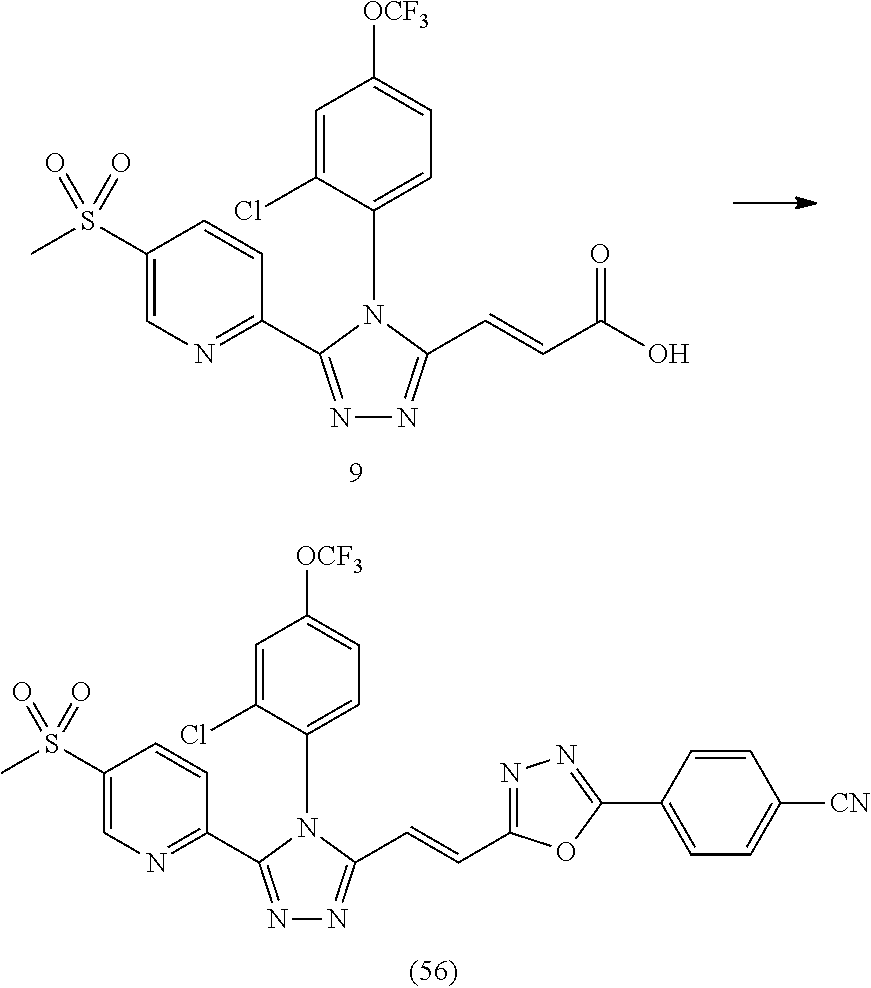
C1(S(C)(=O)=O)=CN=C(C2=NN=C(C=CC(O)=O)N2C2=CC=C([OCF3])C=C2Cl)C=C1.C1(S(C)(=O)=O)=CN=C(C2=NN=C(C=CC3=NN=C(C4=CC=C([CN])C=C4)O3)N2C2=CC=C([OCF3])C=C2Cl)C=C1
